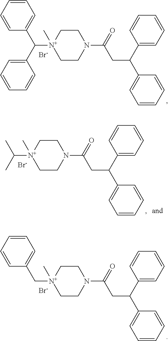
C1=C(C(C2=CC=CC=C2)CC(N2CC[N+](C)(C(C3=CC=CC=C3)C3=CC=CC=C3)CC2)=O)C=CC=C1.[Br-].[Br-].C1=C(C(C2=CC=CC=C2)CC(N2CC[N+](C)(C(C)C)CC2)=O)C=CC=C1.C1=C(C(C2=CC=CC=C2)CC(N2CC[N+](C)(CC3=CC=CC=C3)CC2)=O)C=CC=C1.[Br-]
